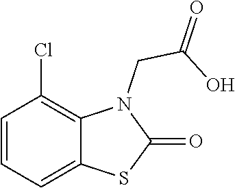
C1=CC=C2C(=C1Cl)N(CC(=O)O)C(=O)S2
